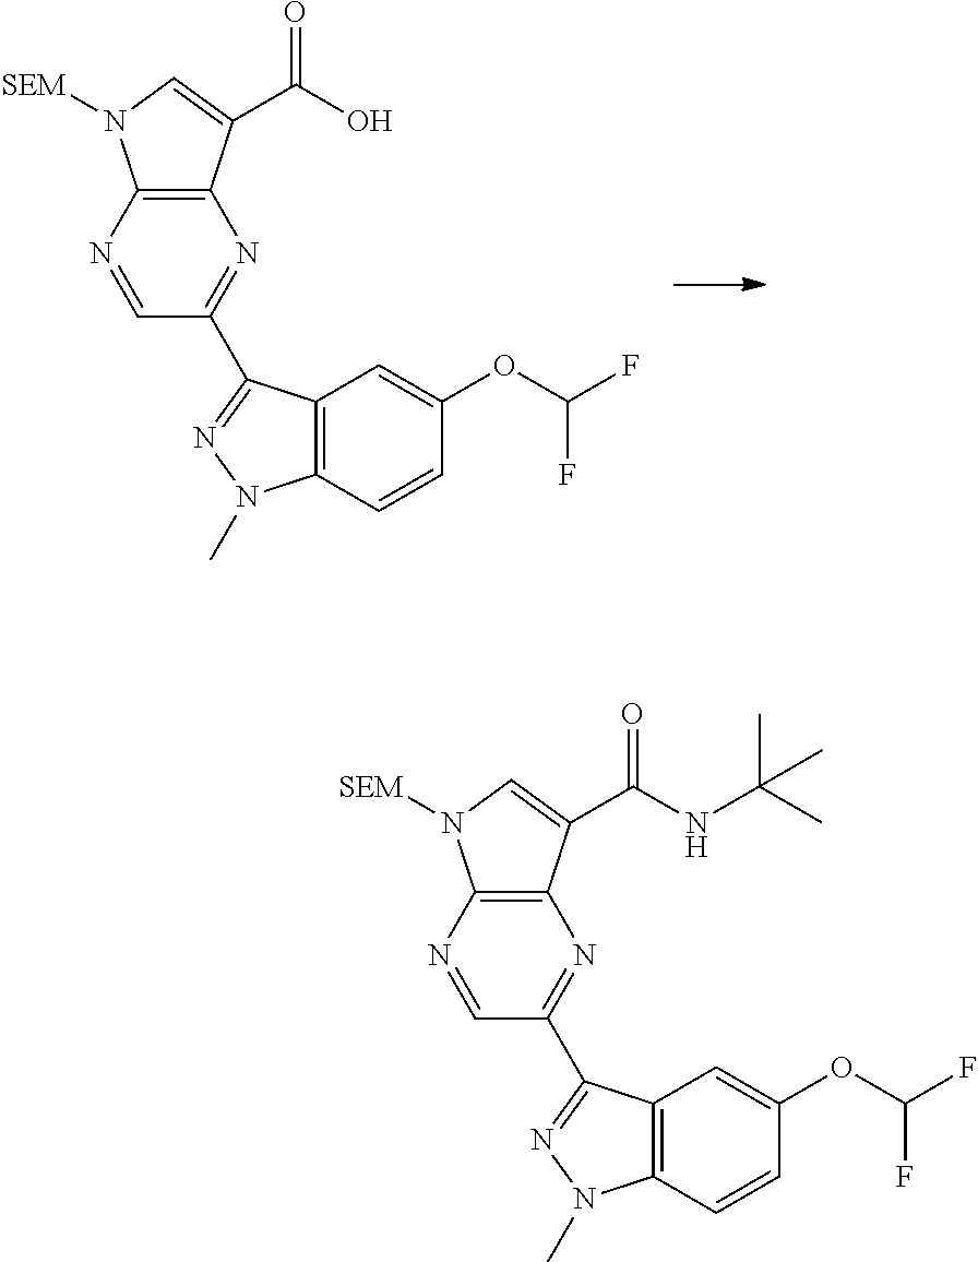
C1=NC2=C(N=C1C1=NN(C)C3=C1C=C(OC(F)F)C=C3)C(C(NC(C)(C)C)=O)=CN2[SEM].C1=NC2=C(N=C1C1=NN(C)C3=C1C=C(OC(F)F)C=C3)C(C(O)=O)=CN2[SEM]
